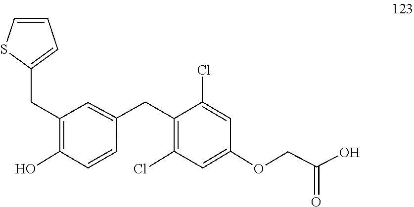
C(C(=O)O)OC1=CC(Cl)=C(CC2=CC(CC3=CC=CS3)=C(O)C=C2)C(Cl)=C1
